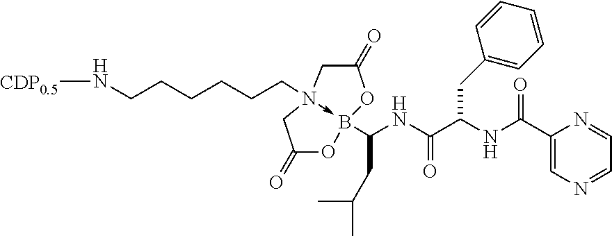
C1N2(CCCCCCN[CDP0.5])->B(C(NC(C(NC(=O)C3=CN=CC=N3)CC3=CC=CC=C3)=O)CC(C)C)(OC1=O)OC(=O)C2
